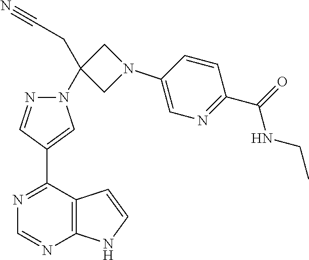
N1(C2(CC#N)CN(C3=CN=C(C(NCC)=O)C=C3)C2)N=CC(C2=NC=NC3=C2C=CN3)=C1
